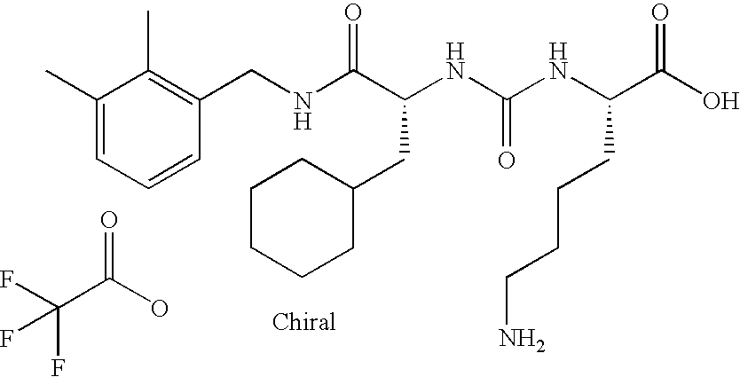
FC(C(O)=O)(F)F.N(C(C(NC(NC(C(O)=O)CCCCN)=O)CC1CCCCC1)=O)CC1=C(C)C(C)=CC=C1
